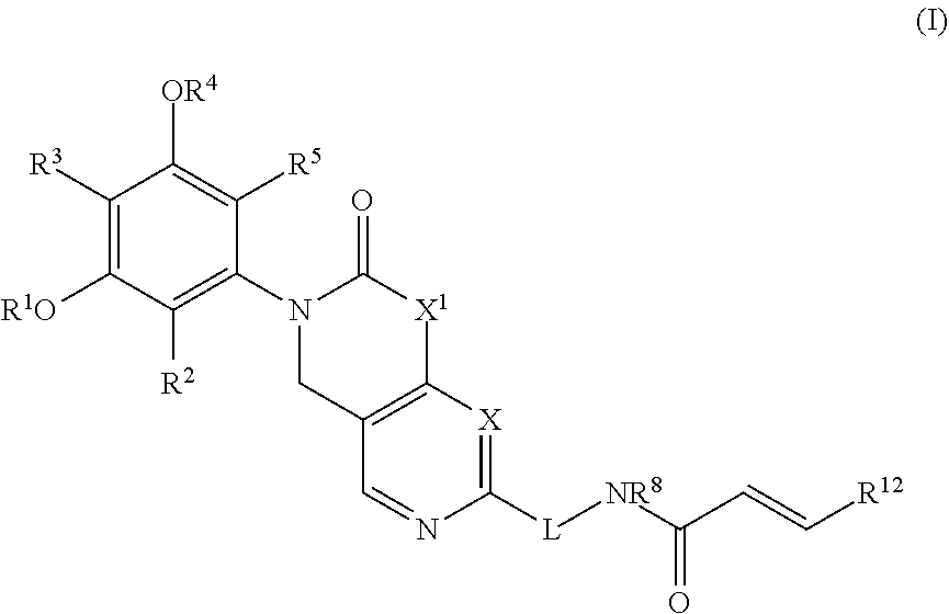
C1([R3])=C([R1O])C([R2])=C(N2CC3=C([X1]C2=O)[X]=C([L][NR8]C(C=C[R12])=O)N=C3)C([R5])=C1[OR4]
